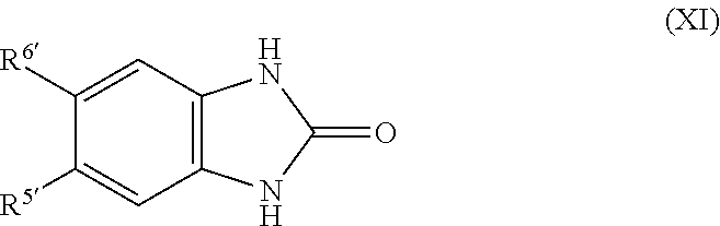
C1([R6])=CC2=C(C=C1[R5])NC(=O)N2
